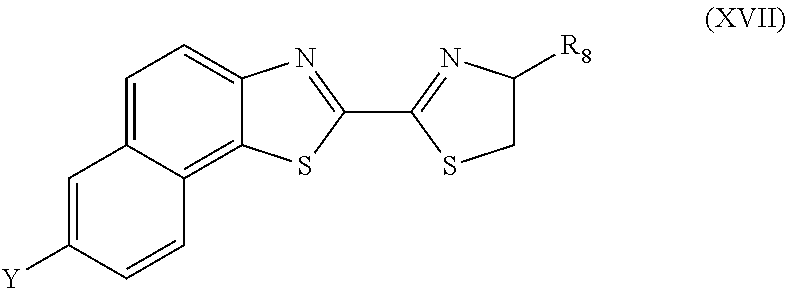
C1=C2C(=C3C(=C1)N=C(C1=NC([R8])CS1)S3)C=CC([Y])=C2
